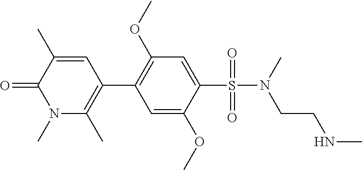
C1(C)=CC(C2=C(OC)C=C(S(=O)(N(CCNC)C)=O)C(OC)=C2)=C(C)N(C)C1=O
